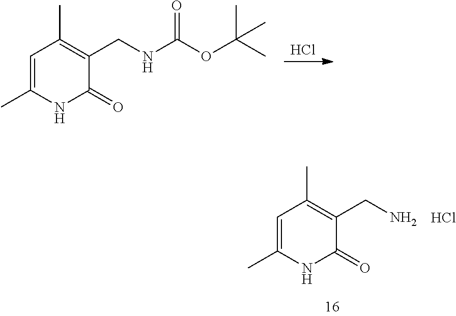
Cl.C1=C(C)NC(=O)C(CNC(OC(C)(C)C)=O)=C1C.C1=C(C)NC(=O)C(CN)=C1C.Cl
